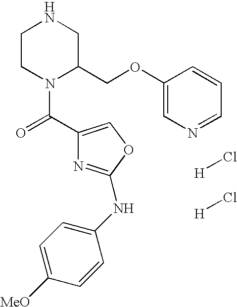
C1CN(C(=O)C2=COC(NC3=CC=C([MeO])C=C3)=N2)C(COC2=CN=CC=C2)CN1.[H]Cl.[H]Cl
